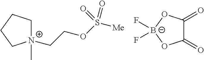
C1[N+](C)(CCOS([Me])(=O)=O)CCC1.C1(=O)O[B-](F)(F)OC1=O
